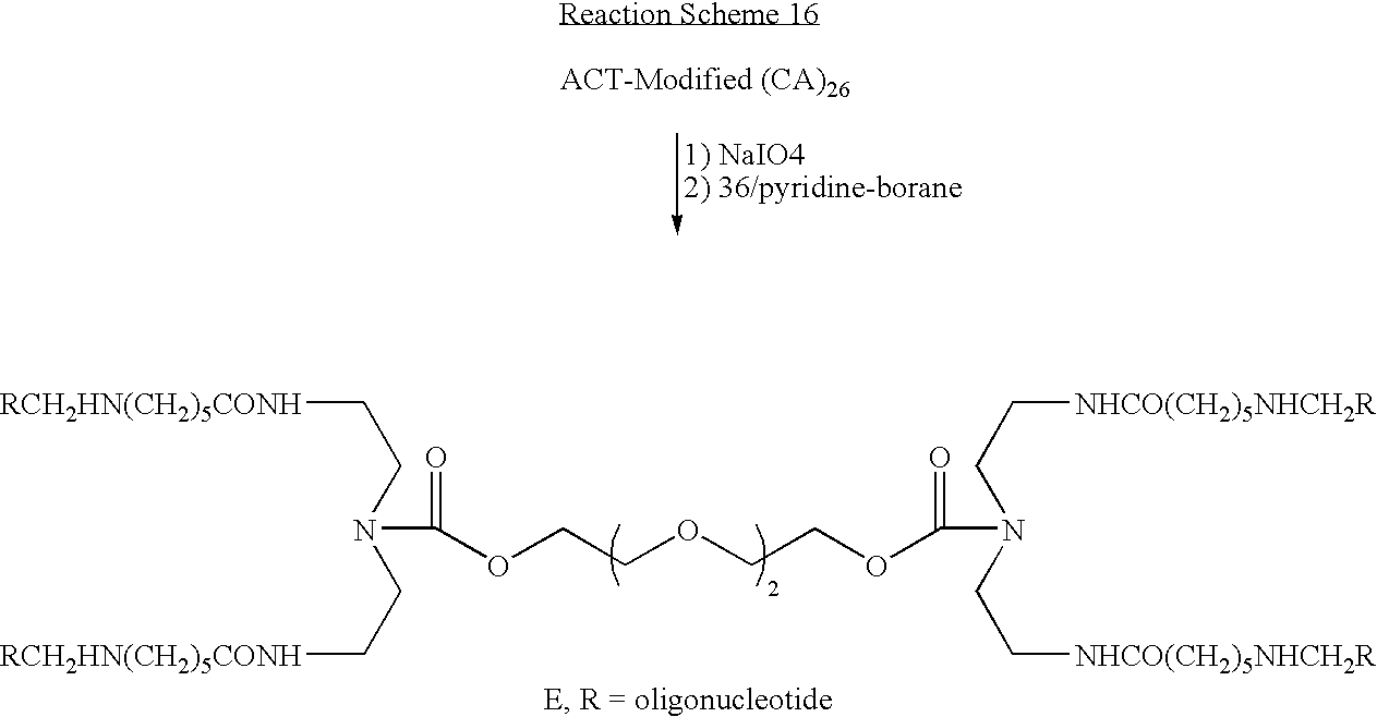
C(CN(CC[NHCO(CH2)5NHCH2R])C(=O)OCCOCCOC(=O)N(CC[RCH2HN(CH2)5CONH])CC[RCH2HN(CH2)5CONH])[NHCO(CH2)5NHCH2R]
